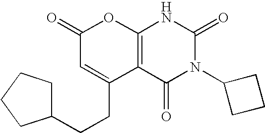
C1(=O)C=C(CCC2CCCC2)C2=C(O1)NC(=O)N(C1CCC1)C2=O
